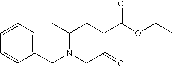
C1=CC=C(C(N2CC(=O)C(C(OCC)=O)CC2C)C)C=C1
